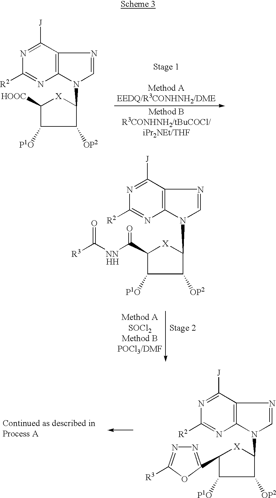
N1=C([J])C2=C(N=C1[R2])N(C1[X]C(C([NN]C([R3])=O)=O)C([P1O])C1[OP2])C=N2.[H].N1=C([J])C2=C(N=C1[R2])N(C1[X]C(C3=NN=C([R3])O3)C([P1O])C1[OP2])C=N2.N1=C([J])C2=C(N=C1[R2])N(C1[X]C([HOOC])C([P1O])C1[OP2])C=N2
